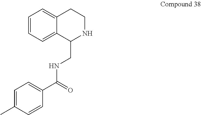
C1=CC=C2C(=C1)CCNC2CNC(C1=CC=C(C)C=C1)=O
